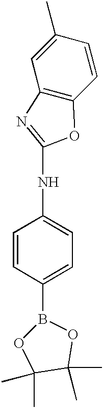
C1=CC(B2OC(C)(C)C(C)(C)O2)=CC=C1NC1=NC2=C(O1)C=CC(C)=C2
